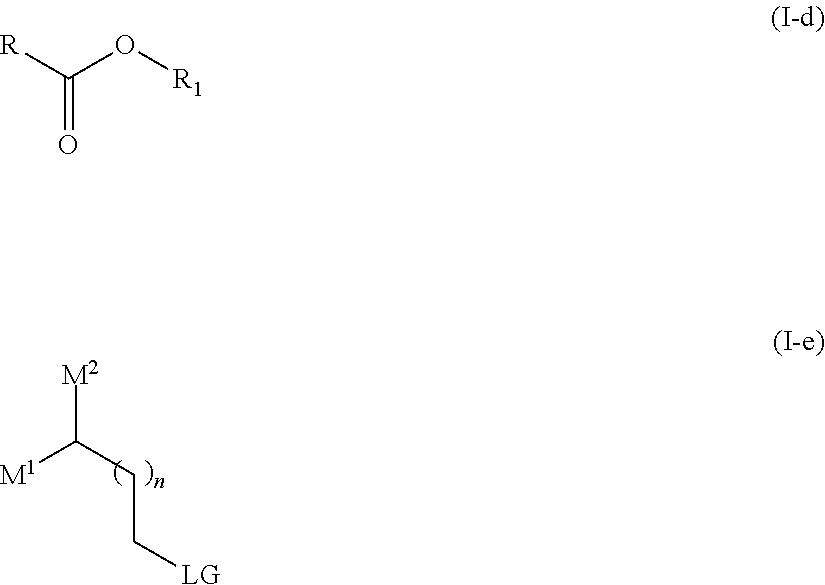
[M1]C(CC[LG])[M2].[R]C(O[R1])=O
